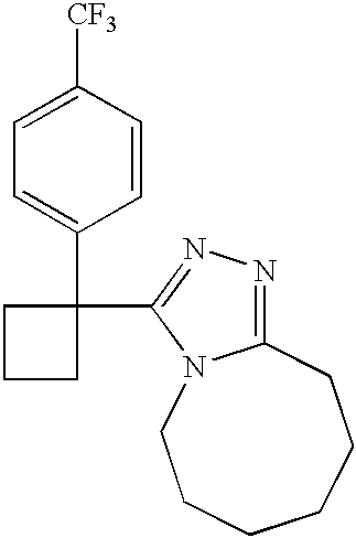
C1=C(C2(C3=NN=C4N3CCCCCC4)CCC2)C=CC([CF3])=C1
